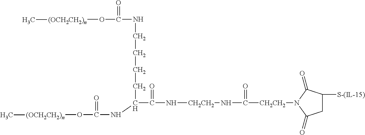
C([CH2CH2]N1C(=O)CC([S-(IL-15)])C1=O)(=O)N[CH2CH2]NC(C(CCCCNC(=O)O[(OCH2CH2)n]C)NC(=O)O[(OCH2CH2)n]C)=O
